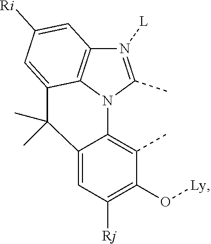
N1([L])=C(C)N2C3=C1C=C([Ri])C=C3C(C)(C)C1=CC([Rj])=C(O[Ly])C(C)=C21
